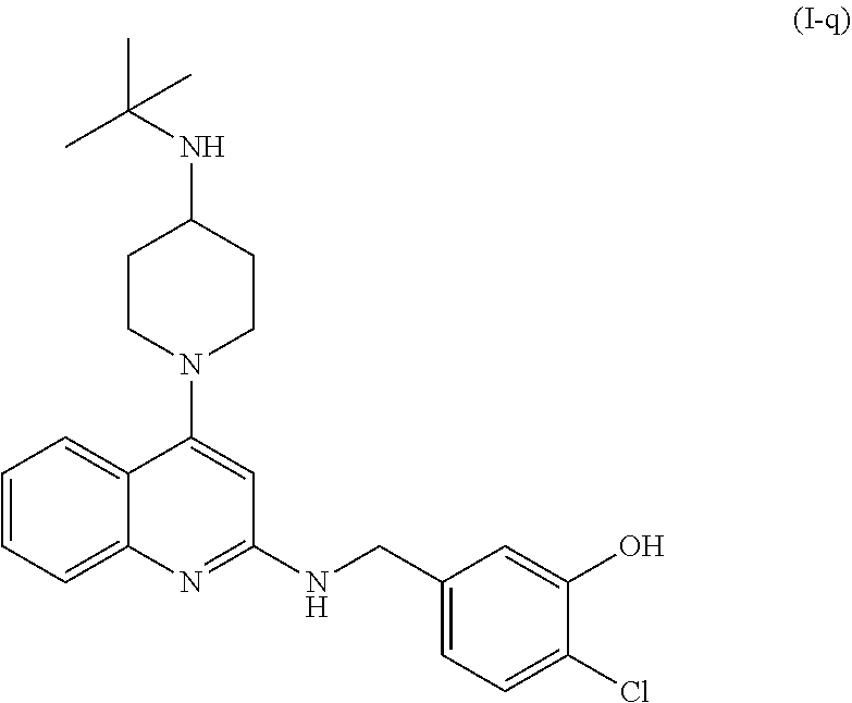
C1CN(C2=CC(NCC3=CC=C(Cl)C(O)=C3)=NC3=CC=CC=C23)CCC1NC(C)(C)C
